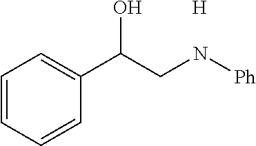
C1=CC=CC(C(CN[Ph])O)=C1.[H]
